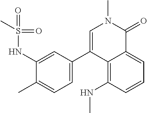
C1(C)=CC=C(C2=CN(C)C(=O)C3=CC=CC(NC)=C23)C=C1NS(=O)(=O)C
